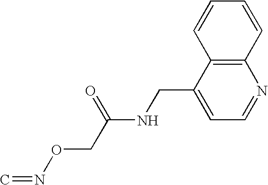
C1(CNC(CON=C)=O)=CC=NC2=C1C=CC=C2
